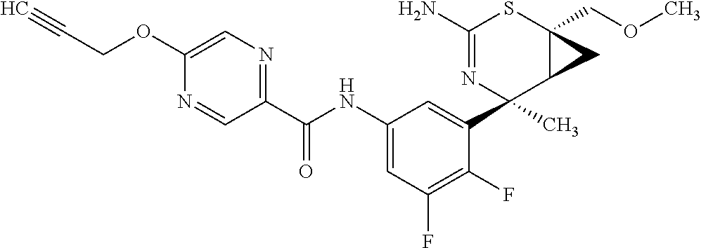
C1(N)=NC(C2=CC(NC(C3=NC=C(OCC#C)N=C3)=O)=CC(F)=C2F)(C)C2C(COC)(S1)C2
